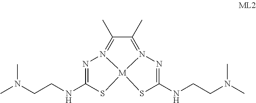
C1(C)=N2N=C(NCCN(C)C)S[M]23N(=C1C)N=C(NCCN(C)C)S3
